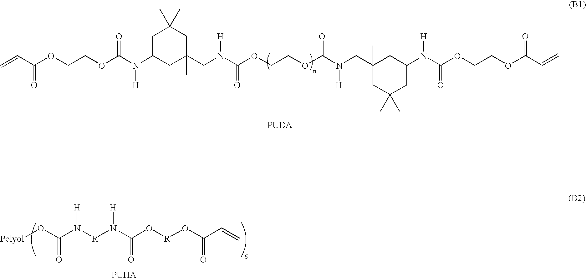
C=CC(OCCOC(N(C1CC(C)(CN(C(OCCOC(N(CC2(C)CC(C)(C)CC(N(C(OCCOC(C=C)=O)=O)[H])C2)[H])=O)=O)[H])CC(C)(C)C1)[H])=O)=O.[Polyol]OC(N([R]N(C(O[R]OC(C=C)=O)=O)[H])[H])=O
